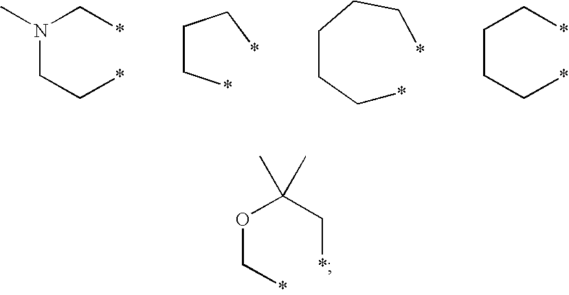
N(CC*)(C*)C.C(C*)C*.C(*)CCCC*.C(CC*)C*.O(C*)C(C*)(C)C
